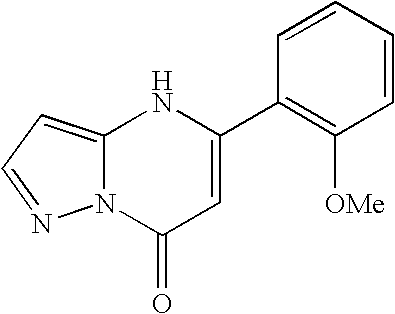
C12=CC=NN1C(=O)C=C(C1=C([OMe])C=CC=C1)N2
